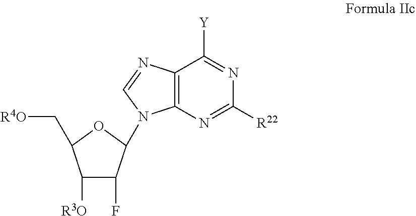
C1([R3O])C(F)C(N2C3=C(C([Y])=NC([R22])=N3)N=C2)OC1C[R4O]
